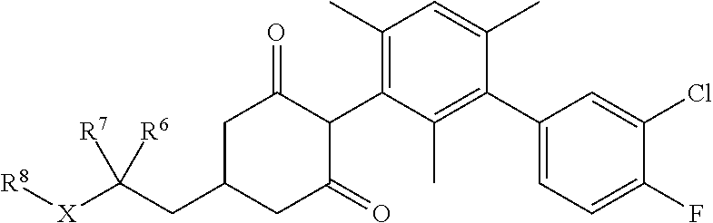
C1(C)=C(C2C(=O)CC(CC([X][R8])([R7])[R6])CC2=O)C(C)=C(C2=CC=C(F)C(Cl)=C2)C(C)=C1
